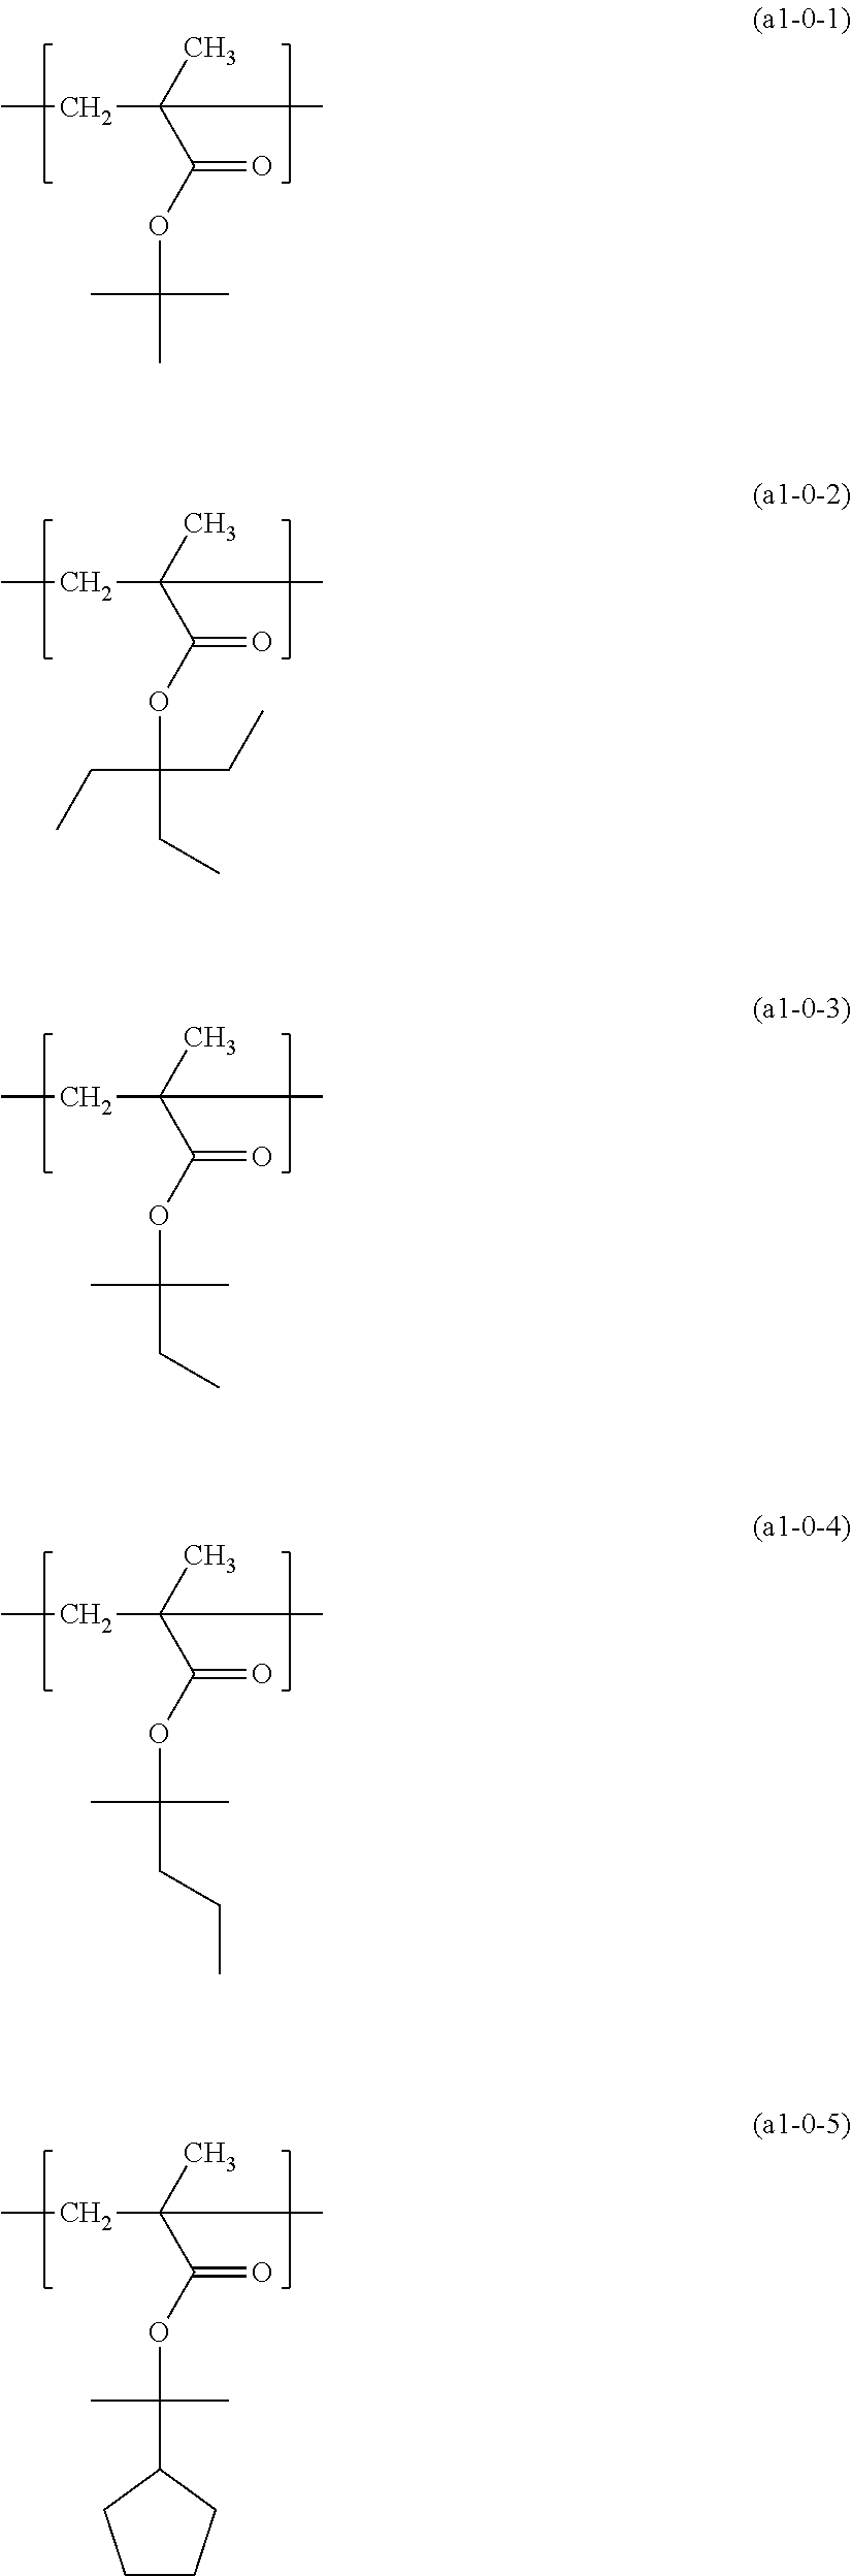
CCC(C)(C(OC(C)(C)C)=O)C.CCC(C)(C(OC(CC)(CC)CC)=O)C.CCC(C)(C(OC(CC)(C)C)=O)C.CCC(C)(C(OC(CCC)(C)C)=O)C.CCC(C)(C(OC(C1CCCC1)(C)C)=O)C
